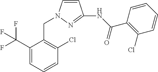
C1=CN(CC2=C(Cl)C=CC=C2C(F)(F)F)N=C1NC(C1=C(Cl)C=CC=C1)=O
